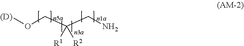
O(CC(CN)([R2])[R1])[(D)]
